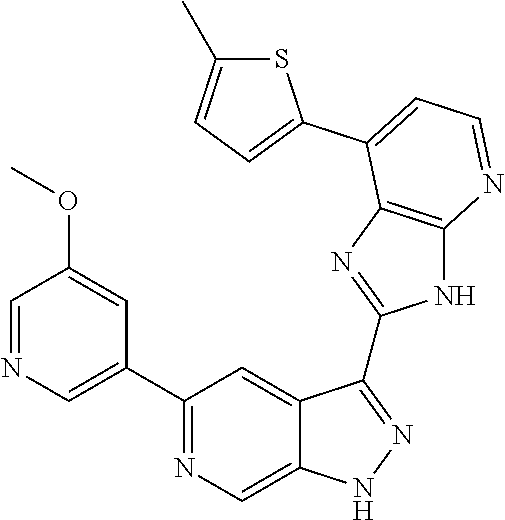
C1(C2=NC=C3C(=C2)C(C2=NC4=C(N2)N=CC=C4C2=CC=C(C)S2)=NN3)=CN=CC(OC)=C1
